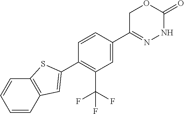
C1=CC(C2=CC3=C(S2)C=CC=C3)=C(C(F)(F)F)C=C1C1=NNC(=O)OC1
